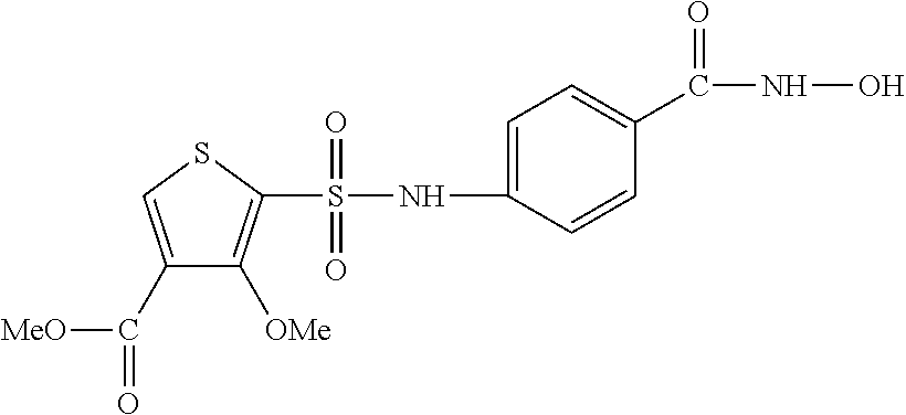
S(NC1=CC=C(C(NO)=O)C=C1)(=O)(=O)C1=C([OMe])C(C(=O)[MeO])=CS1
